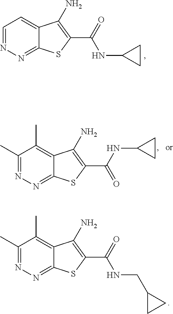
C1=NN=C2C(=C1)C(N)=C(C(=O)NC1CC1)S2.C1(C)=NN=C2C(=C1C)C(N)=C(C(=O)NCC1CC1)S2.C1(C)=NN=C2C(=C1C)C(N)=C(C(NC1CC1)=O)S2
